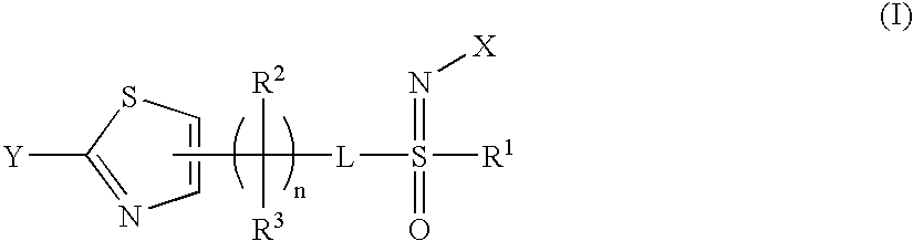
S1C([Y])=NC=C1.CC([R2])([R3])[L]S([R1])(=N[X])=O
